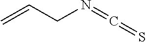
C(N=C=S)C=C
